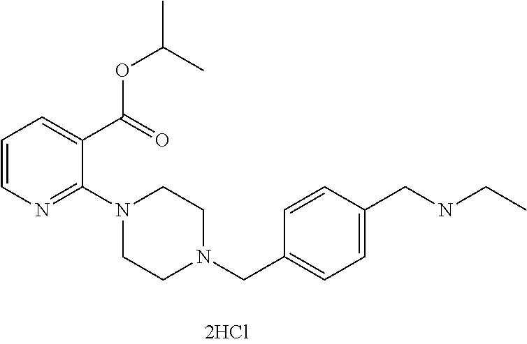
C1=CN=C(N2CCN(CC3=CC=C(CNCC)C=C3)CC2)C(C(=O)OC(C)C)=C1
